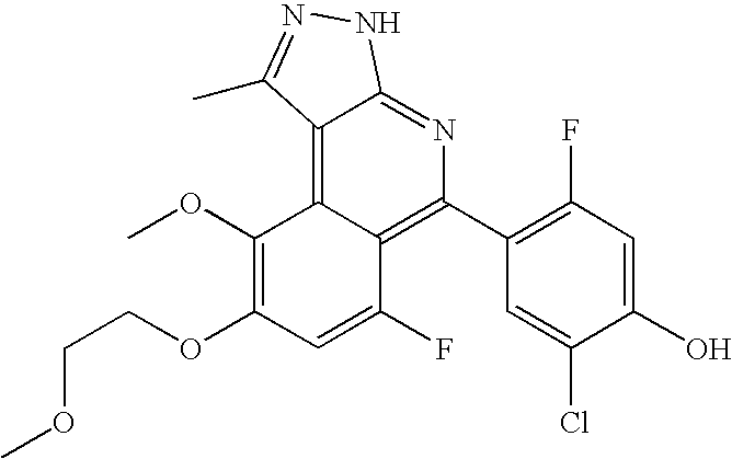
COCCOC1=C(OC)C2=C3C(=NC(C4=C(F)C=C(O)C(Cl)=C4)=C2C(F)=C1)NN=C3C
